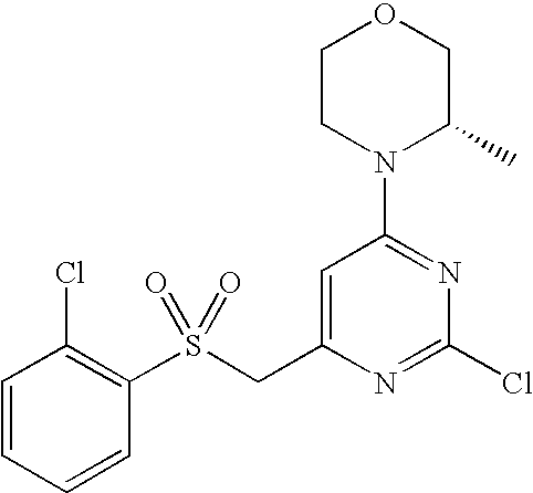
C1(S(CC2=CC(N3C(C)COCC3)=NC(Cl)=N2)(=O)=O)=C(Cl)C=CC=C1
